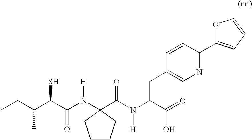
CCC(C(C(N([H])C1(C(N(C(C(=O)O)CC2=CN=C(C3=CC=CO3)C=C2)[H])=O)CCCC1)=O)S)C
